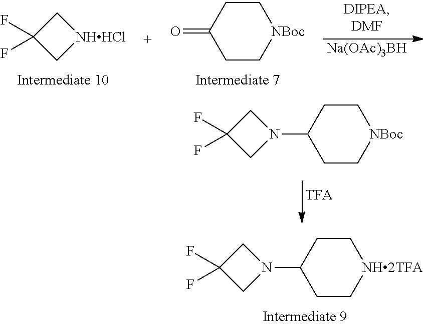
[NHHCl]1CC(F)(F)C1.[NBoc]1CCC(=O)CC1.[Na(OAc)3BH].N1(C2CC[NH2TFA]CC2)CC(F)(F)C1.N1(C2CC[NBoc]CC2)CC(F)(F)C1
